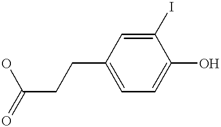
C(CCC1=CC=C(O)C(I)=C1)(=O)O
